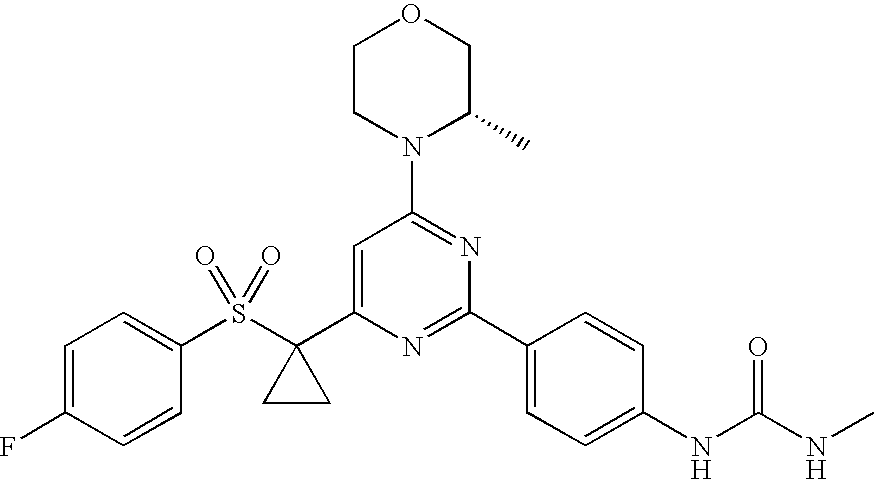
C1(S(C2(C3=CC(N4C(C)COCC4)=NC(C4=CC=C(NC(NC)=O)C=C4)=N3)CC2)(=O)=O)=CC=C(F)C=C1
